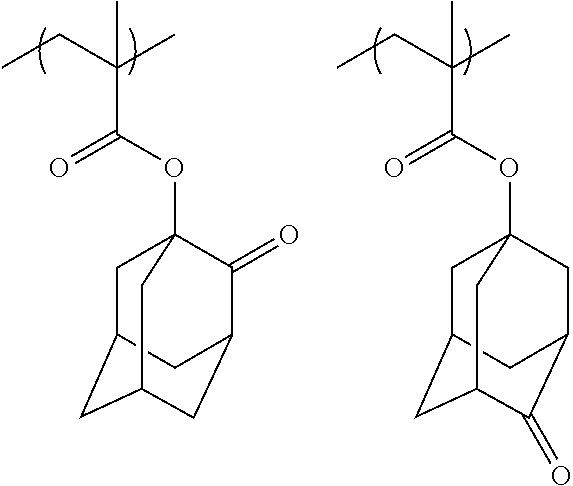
CC(CC)(C)C(OC12CC3CC(CC(C1=O)C3)C2)=O.CC(CC)(C)C(OC12CC3CC(C(=O)C(C1)C3)C2)=O
